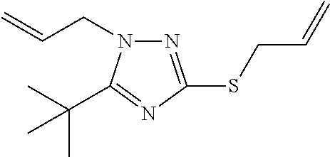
N1=C(SCC=C)N=C(C(C)(C)C)N1CC=C
